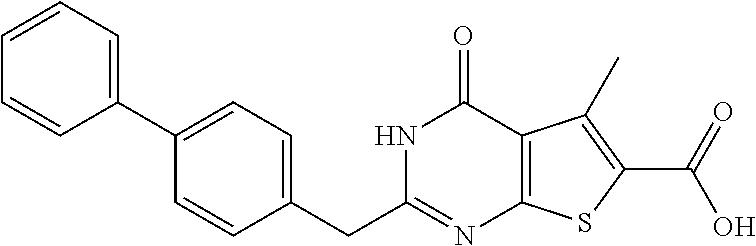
C1(CC2=NC3=C(C(=O)N2)C(C)=C(C(=O)O)S3)=CC=C(C2=CC=CC=C2)C=C1
